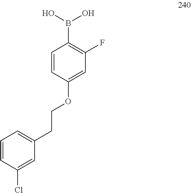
C1(CCOC2=CC(F)=C(B(O)O)C=C2)=CC=CC(Cl)=C1
